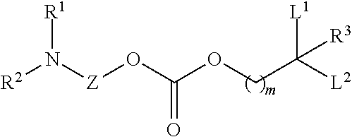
[R2]N([Z]OC(OCC([L2])([L1])[R3])=O)[R1]
